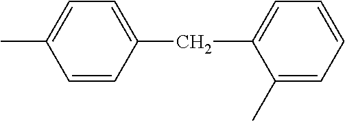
C1(C)=CC=CC=C1CC1=CC=C(C)C=C1
